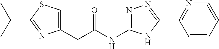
C1(CC(NC2=NN=C(C3=NC=CC=C3)N2)=O)=CSC(C(C)C)=N1
